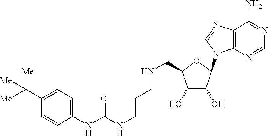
N(CCCNCC1OC(N2C3=C(C(N)=NC=N3)N=C2)C(O)C1O)C(NC1=CC=C(C([Me])([Me])[Me])C=C1)=O
